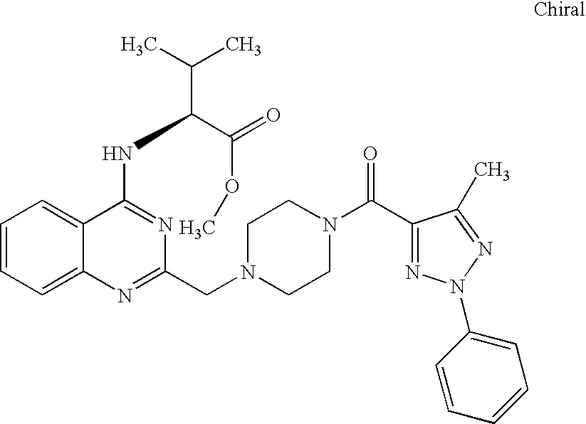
C1=CC=C2C(=C1)C(NC(C(C)C)C(=O)OC)=NC(CN1CCN(C(C3=NN(C4=CC=CC=C4)N=C3C)=O)CC1)=N2
